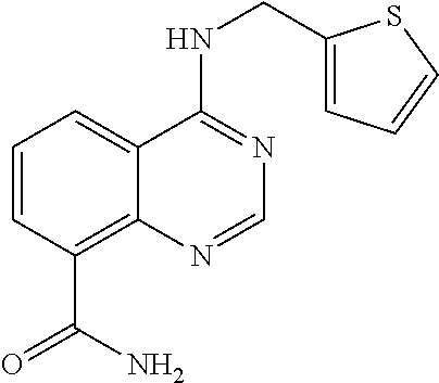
C1=CC(C(=O)N)=C2C(=C1)C(NCC1=CC=CS1)=NC=N2
